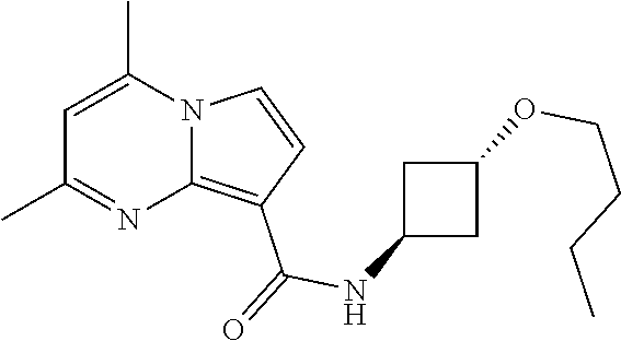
C1=C(C)N2C(=C(C(=O)NC3CC(OCCCC)C3)C=C2)N=C1C
